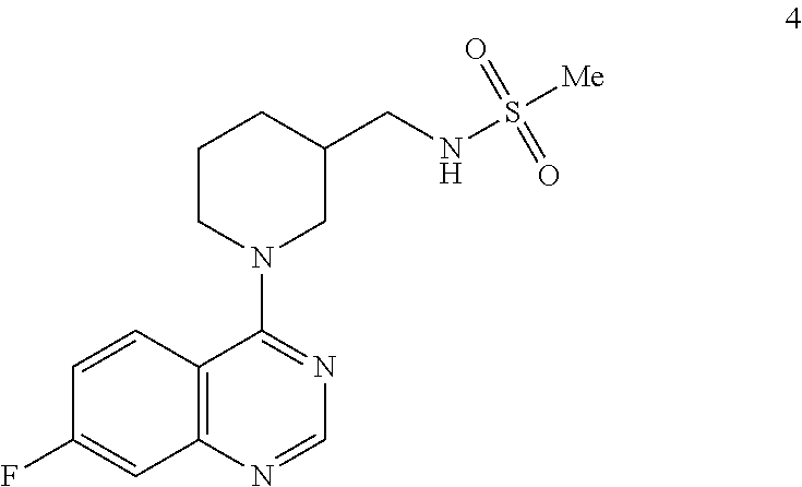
C1CN(C2=NC=NC3=C2C=CC(F)=C3)CC(CNS(=O)(=O)[Me])C1
